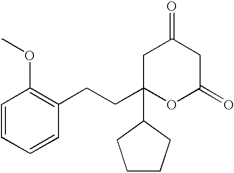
C1=CC(OC)=C(CCC2(C3CCCC3)OC(=O)CC(=O)C2)C=C1
